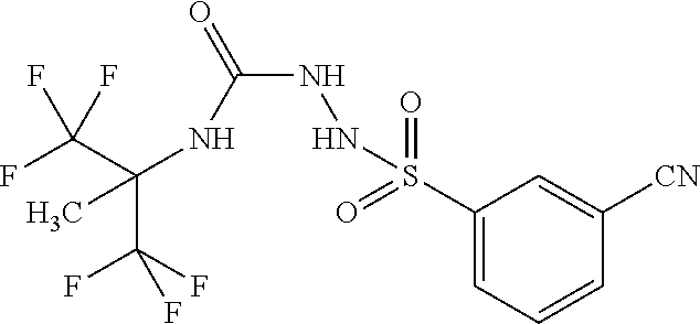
C(C(F)(F)F)(NC(NNS(C1=CC=CC([CN])=C1)(=O)=O)=O)(C)C(F)(F)F
